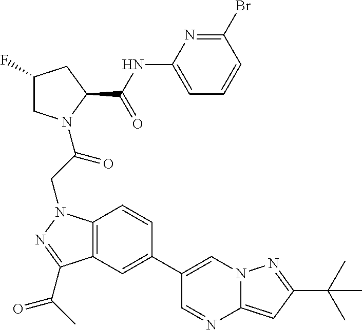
C1(F)CN(C(CN2C3=C(C(C(C)=O)=N2)C=C(C2=CN4C(=CC(C(C)(C)C)=N4)N=C2)C=C3)=O)C(C(NC2=CC=CC(Br)=N2)=O)C1
